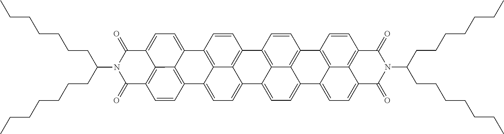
C1(=O)C2=C3C(=CC=C4C5=C6C(=CC=C7C8=CC=C9C%10=C(C=CC(=C8%10)C(=C67)C=C5)C5=C6C7=C(C=C5)C(=O)N(C(CCCCCCC)CCCCCCC)C(=O)C7=CC=C96)C(=C34)C=C2)C(=O)N1C(CCCCCCC)CCCCCCC
